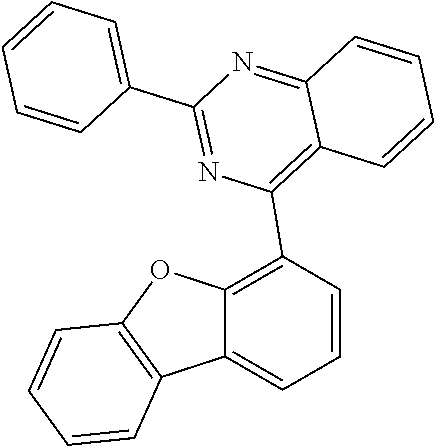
C1(C2=C3C(=NC(C4=CC=CC=C4)=N2)C=CC=C3)=C2C(=CC=C1)C1=C(O2)C=CC=C1
